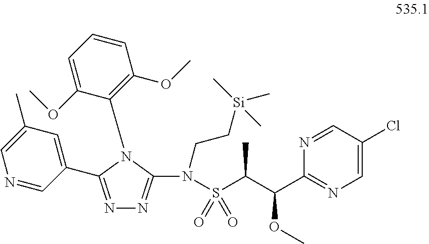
N(S(C(C(C1=NC=C(Cl)C=N1)OC)C)(=O)=O)(CC[Si](C)(C)C)C1=NN=C(C2=CC(C)=CN=C2)N1C1=C(OC)C=CC=C1OC
